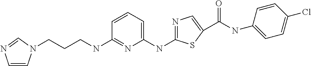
C1(NC2=CC=CC(NCCCN3C=CN=C3)=N2)=NC=C(C(NC2=CC=C(Cl)C=C2)=O)S1
